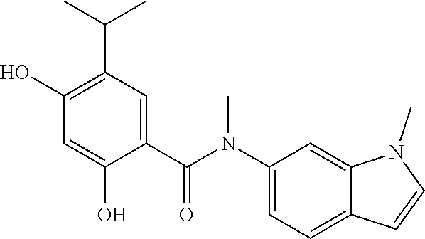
C1(C(N(C2=CC=C3C(=C2)N(C)C=C3)C)=O)=CC(C(C)C)=C(O)C=C1O
